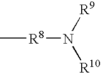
C[R8]N([R9])[R10]
